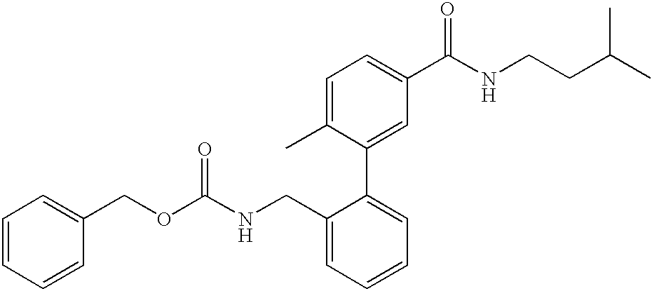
C1=CC=CC(COC(NCC2=CC=CC=C2C2=CC(C(NCCC(C)C)=O)=CC=C2C)=O)=C1
